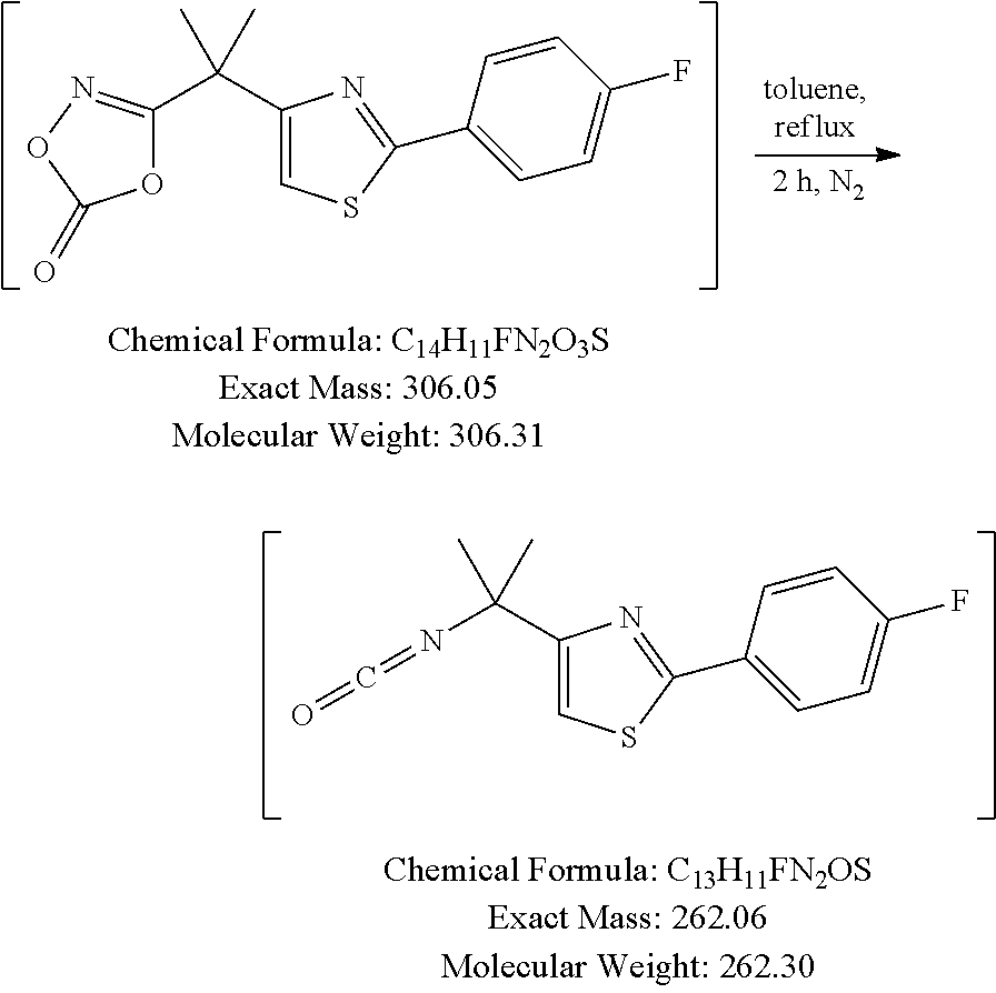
C(C1=CSC(C2=CC=C(F)C=C2)=N1)(C)(C)N=C=O.C(C1=CSC(C2=CC=C(F)C=C2)=N1)(C)(C)C1=NOC(=O)O1
